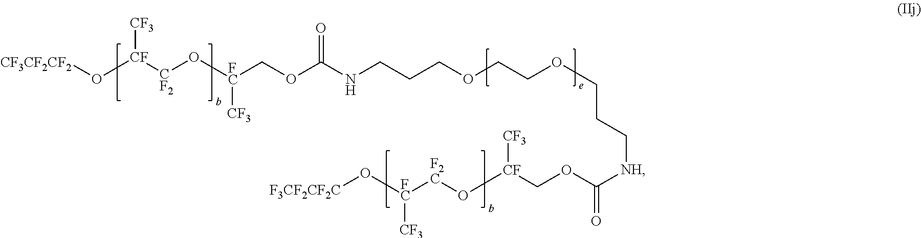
[CF3CF2CF2]O[CF]([CF3])[CF2]O[FC](COC(NCCCOCCOCCC[NH]C(OC[CF](O[F2C][FC]([CF3])O[F3CF2CF2C])[CF3])=O)=O)[CF3]
